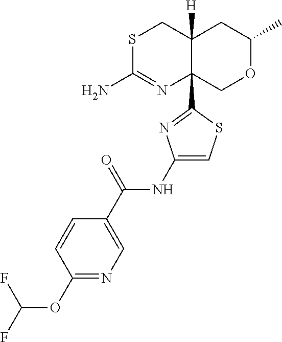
S1C(N)=NC2(C3=NC(NC(C4=CN=C(OC(F)F)C=C4)=O)=CS3)C([H])(C1)CC(C)OC2
